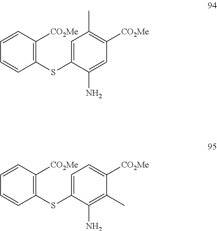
C1=C(SC2=C([CO2Me])C=CC=C2)C(N)=CC([CO2Me])=C1C.C1=C(SC2=C([CO2Me])C=CC=C2)C(N)=C(C)C([CO2Me])=C1
